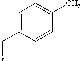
C1=C(C*)C=CC(C)=C1
